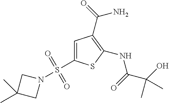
C1(NC(=O)C(O)(C)C)=C(C(=O)N)C=C(S(N2CC(C)(C)C2)(=O)=O)S1
